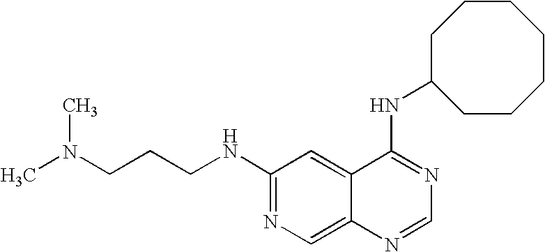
C1(NCCCN(C)C)=NC=C2C(=C1)C(NC1CCCCCCC1)=NC=N2
